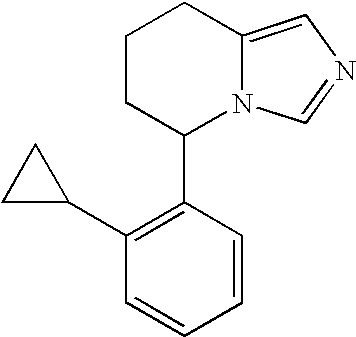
C1CC(C2=C(C3CC3)C=CC=C2)N2C(=CN=C2)C1
